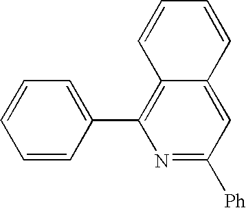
C12=C(C3=CC=CC=C3)N=C([Ph])C=C1C=CC=C2
